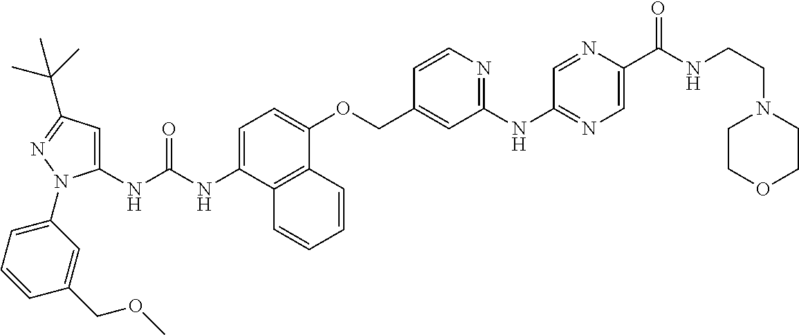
N(C(NC1=CC(C(C)(C)C)=NN1C1=CC=CC(COC)=C1)=O)C1=CC=C(OCC2=CC(NC3=NC=C(C(NCCN4CCOCC4)=O)N=C3)=NC=C2)C2=C1C=CC=C2
